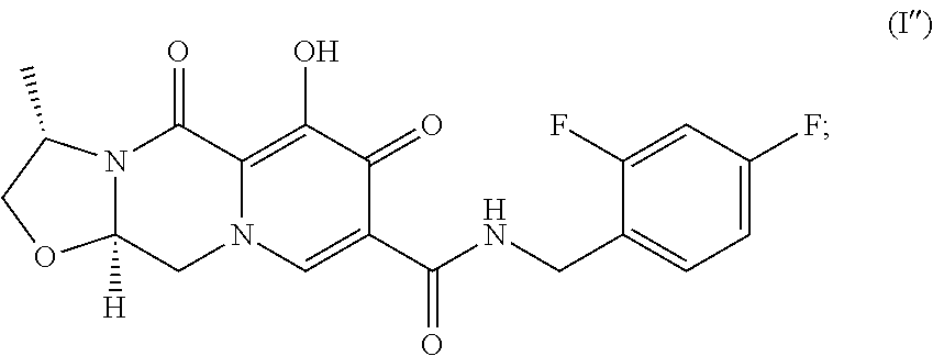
N12C([H])(CN3C(=C(O)C(=O)C(C(NCC4=CC=C(F)C=C4F)=O)=C3)C1=O)OCC2C
